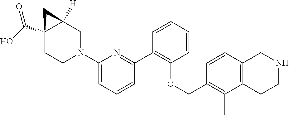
C12(C(O)=O)CCN(C3=CC=CC(C4=C(OCC5=C(C)C6=C(C=C5)CNCC6)C=CC=C4)=N3)CC1([H])C2
